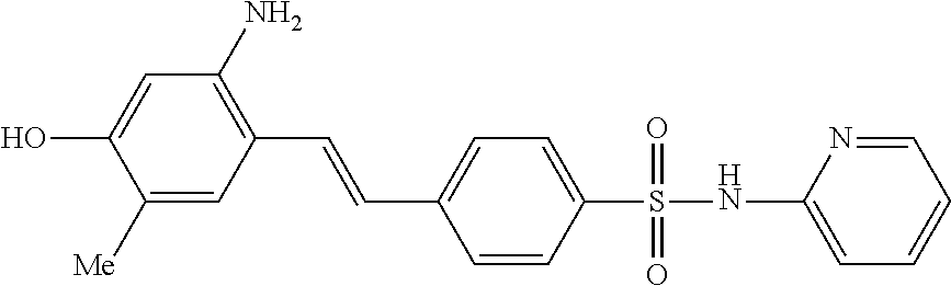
C1([Me])=CC(C=CC2=CC=C(S(NC3=CC=CC=N3)(=O)=O)C=C2)=C(N)C=C1O
